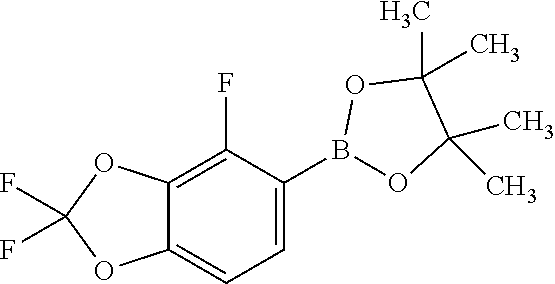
C1=C(B2OC(C)(C)C(C)(C)O2)C(F)=C2C(=C1)OC(F)(F)O2
